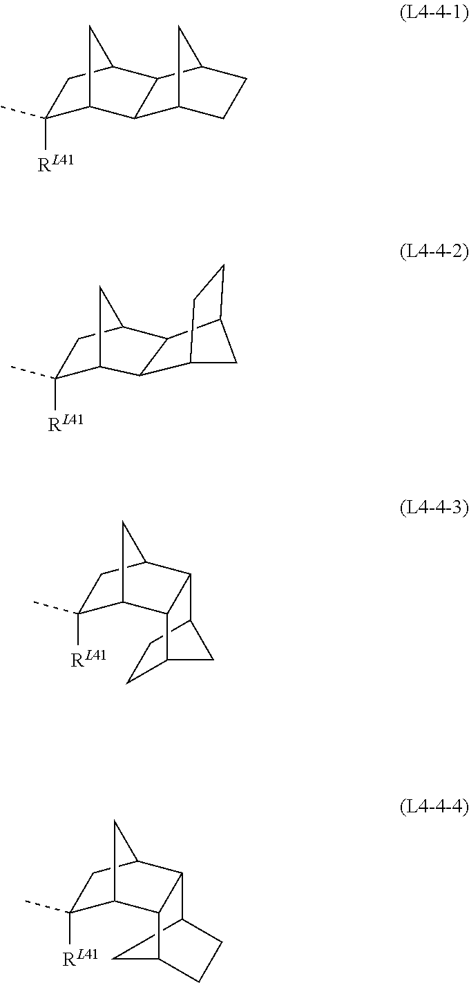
C1([RL41])(C)C2CC(C1)C1C2C2CCC1C2.C1([RL41])(C)C2CC(C1)C1C2C2CCC1C2.C1([RL41])(C)C2CC(C1)C1C3CC(CC3)C21.C1([RL41])(C)C2CC(C1)C1C3CCC(C3)C21
